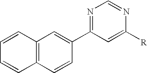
C12=C(C=CC(C3=NC=NC([R])=C3)=C1)C=CC=C2
